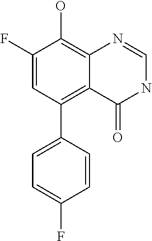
C1=C(F)C(O)=C2C(=C1C1=CC=C(F)C=C1)C(=O)NC=N2
